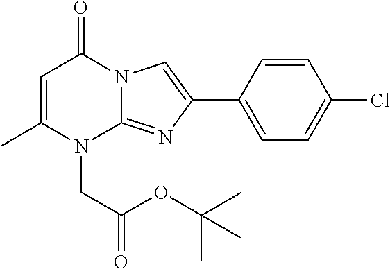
C1=C(C)N(CC(=O)OC(C)(C)C)C2=NC(C3=CC=C(Cl)C=C3)=CN2C1=O
